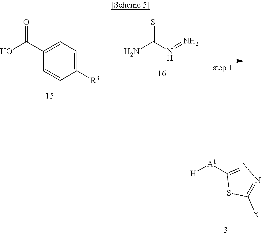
C1(C(O)=O)=CC=C([R3])C=C1.N(=N)C(N)=S.[H][A1]C1=NN=C([X])S1
